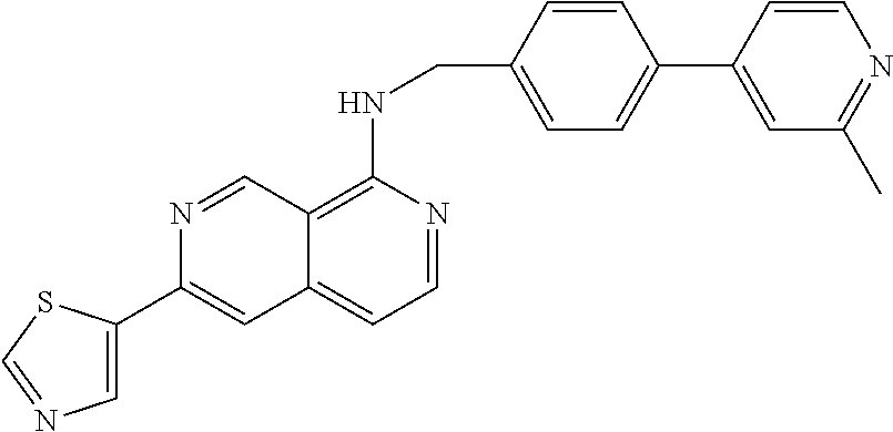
C12=C(NCC3=CC=C(C4=CC(C)=NC=C4)C=C3)N=CC=C1C=C(C1=CN=CS1)N=C2
